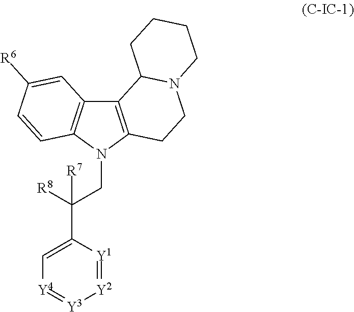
C12=C(N(CC([R8])([R7])C3=C[Y4]=[Y3][Y2]=[Y1]3)C3=C1C=C([R6])C=C3)CCN1C2CCCC1
